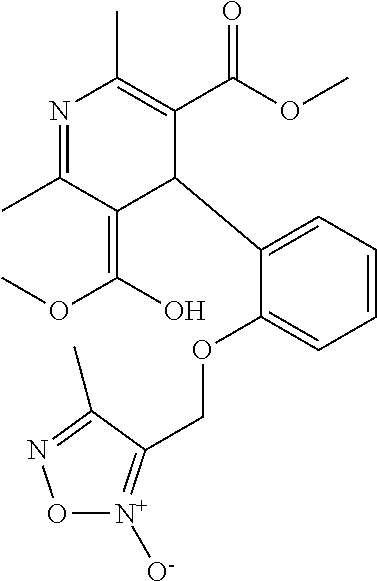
O1[N+]([O-])=C(COC2=CC=CC=C2C2C(C(OC)=O)=C(C)N=C(C)C2=C(O)OC)C(C)=N1
